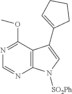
C1=NC2=C(C(OC)=N1)C(C1=CCCC1)=CN2[SO2Ph]
